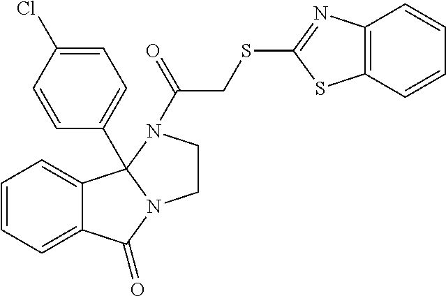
C1=CC=C2C(=C1)C(=O)N1CCN(C(=O)CSC3=NC4=C(S3)C=CC=C4)C21C1=CC=C(Cl)C=C1
